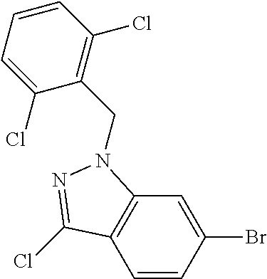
C1=CC(Br)=CC2=C1C(Cl)=NN2CC1=C(Cl)C=CC=C1Cl
